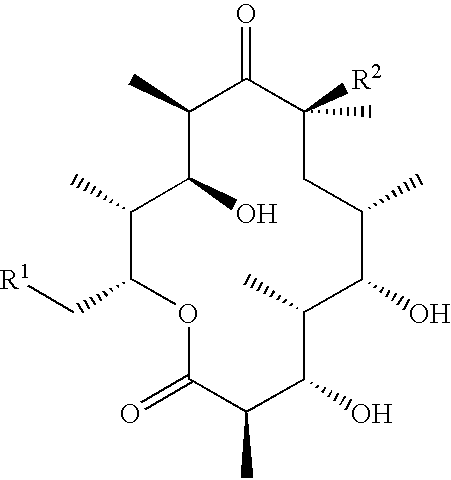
C1(C)C(C[R1])OC(=O)C(C)C(O)C(C)C(O)C(C)CC([R2])(C)C(=O)C(C)C1O
